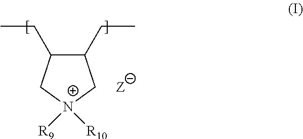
C1(CC)C(CC)C[N+]([R9])([R10])C1
